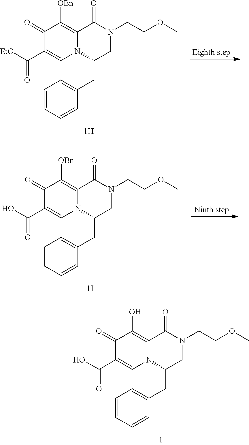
C1(=O)C(O)=C2C(=O)N(CCOC)CC(CC3=CC=CC=C3)N2C=C1C(O)=O.C1(=O)C([OBn])=C2C(=O)N(CCOC)CC(CC3=CC=CC=C3)N2C=C1C([EtO])=O.C1(=O)C([OBn])=C2C(=O)N(CCOC)CC(CC3=CC=CC=C3)N2C=C1C(O)=O
